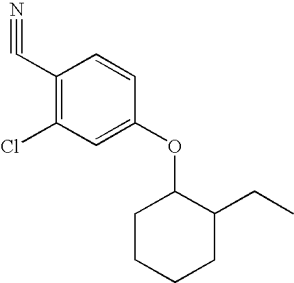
C1(C#N)=C(Cl)C=C(OC2CCCCC2CC)C=C1
